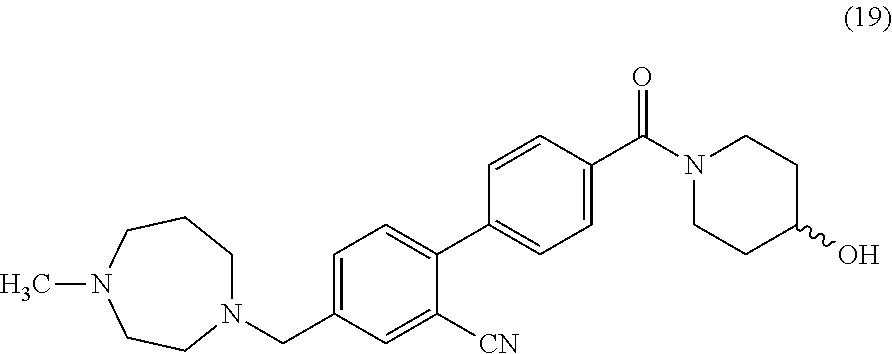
N1(CC2=CC=C(C3=CC=C(C(N4CCC(O)CC4)=O)C=C3)C([CN])=C2)CCCN(C)CC1
